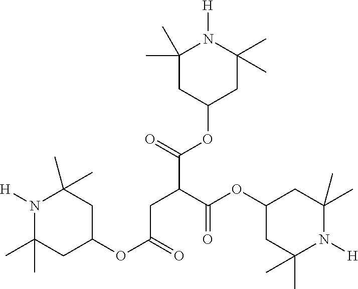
C(OC1CC(C)(C)N([H])C(C)(C)C1)(=O)C(C(OC1CC(C)(C)N([H])C(C)(C)C1)=O)CC(OC1CC(C)(C)N([H])C(C)(C)C1)=O
